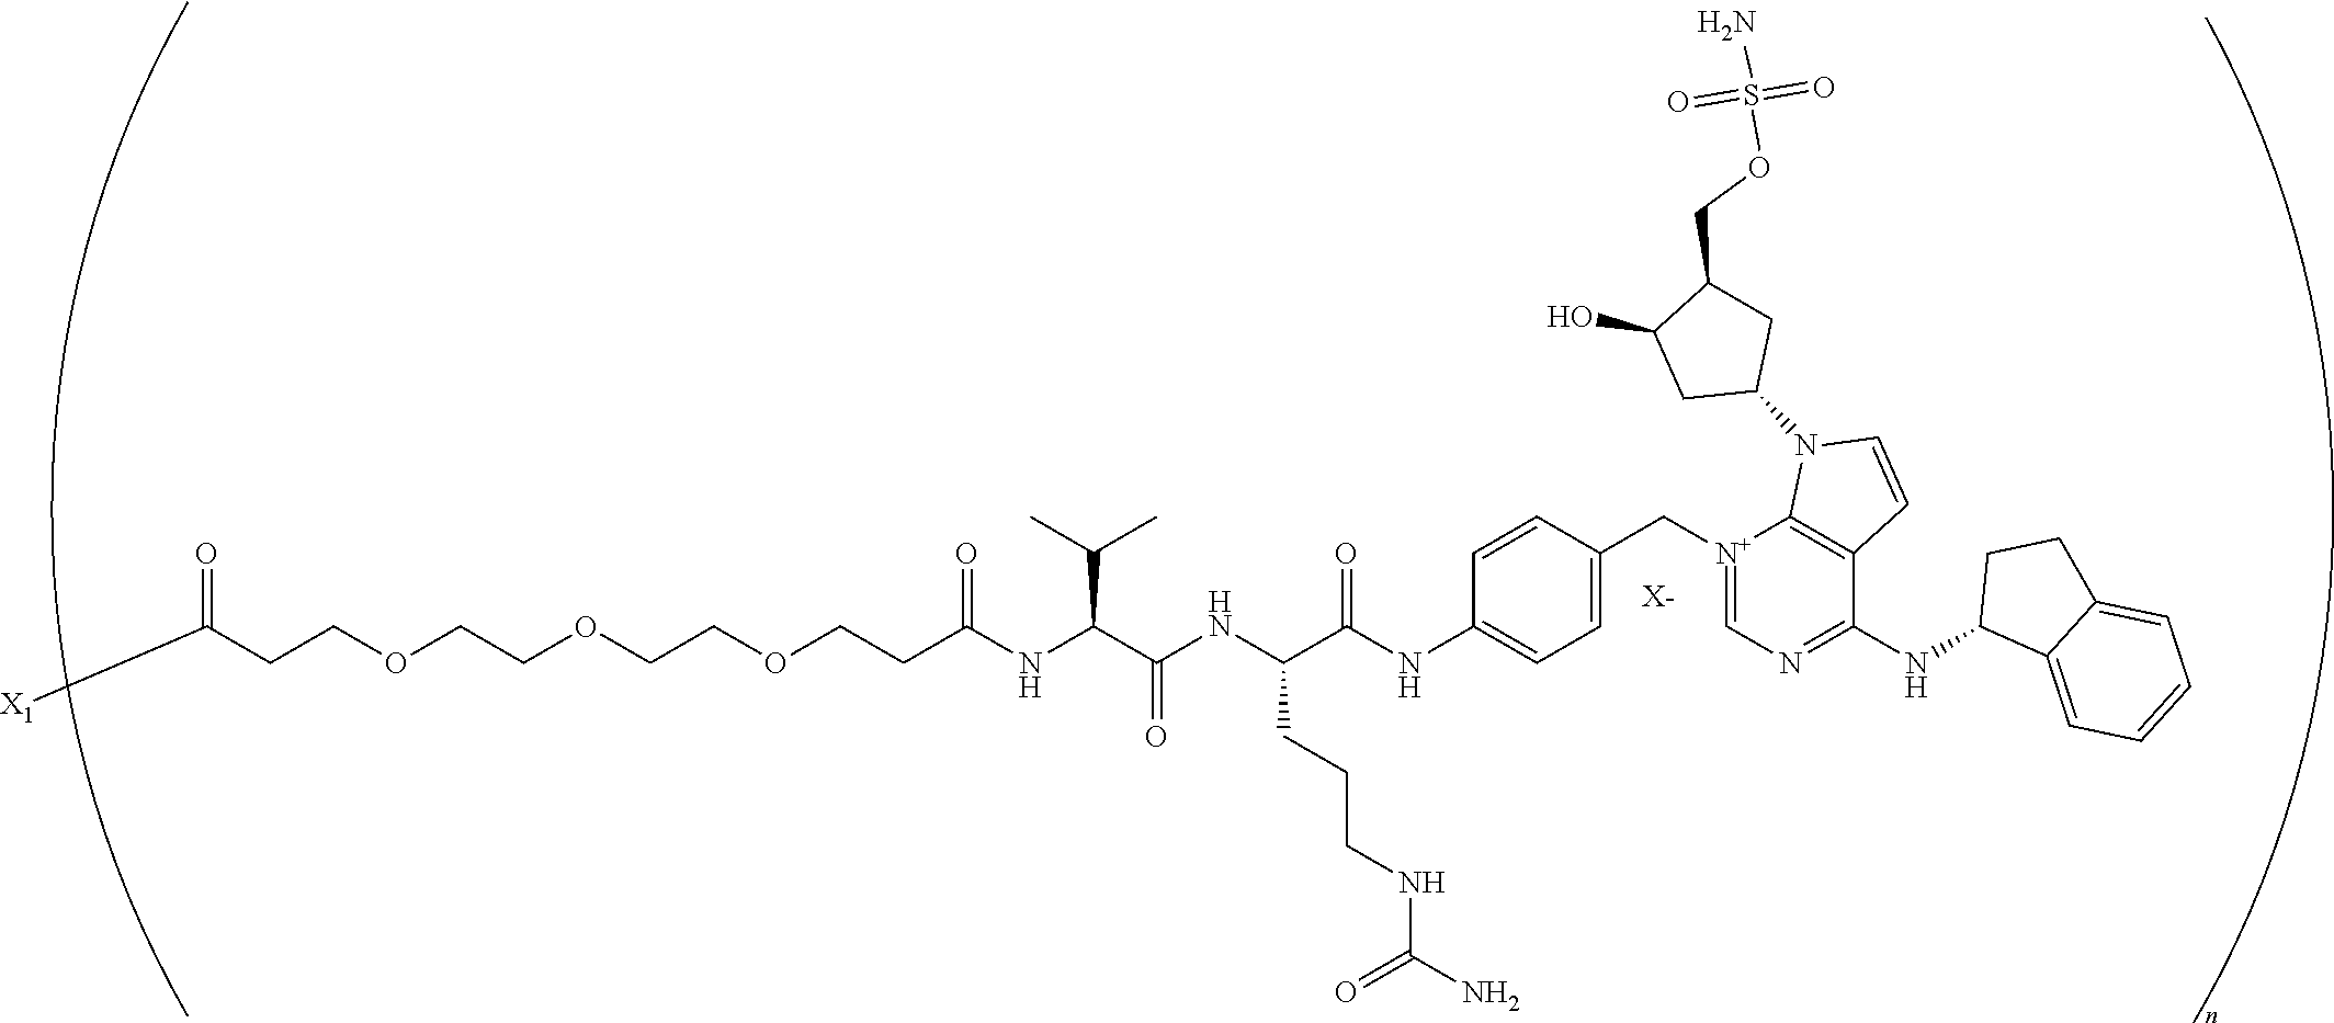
C(COCCOCCOCCC(NC(C(NC(C(NC1=CC=C(C[N+]2=CN=C(NC3C4=CC=CC=C4CC3)C3=C2N(C2CC(COS(N)(=O)=O)C(O)C2)C=C3)C=C1)=O)CCCNC(=O)N)=O)C(C)C)=O)C([X1])=O.[X-]
